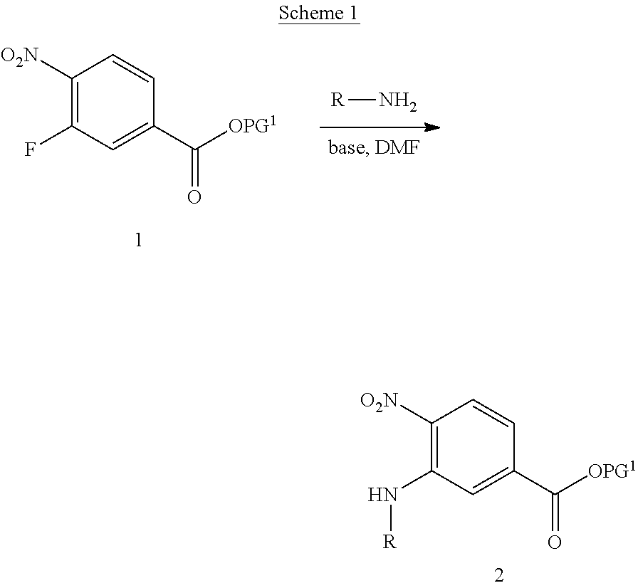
C1([O2N])=C(F)C=C(C([OPG1])=O)C=C1.[R]N.C1([O2N])=C(N[R])C=C(C([OPG1])=O)C=C1
